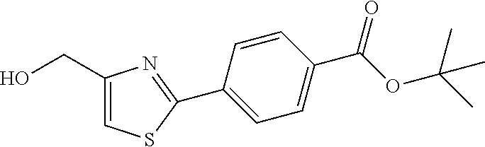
C1(CO)=CSC(C2=CC=C(C(OC(C)(C)C)=O)C=C2)=N1
